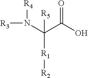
N(C(C(O)=O)([R1][R2])[R5])([R3])[R4]
